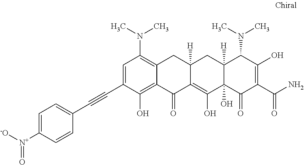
C1=C(C#CC2=CC=C([N+]([-O])=O)C=C2)C(O)=C2C(=C1N(C)C)CC1([H])C(=C(O)C3(O)C([H])(C1)C(N(C)C)C(O)=C(C(N)=O)C3=O)C2=O
